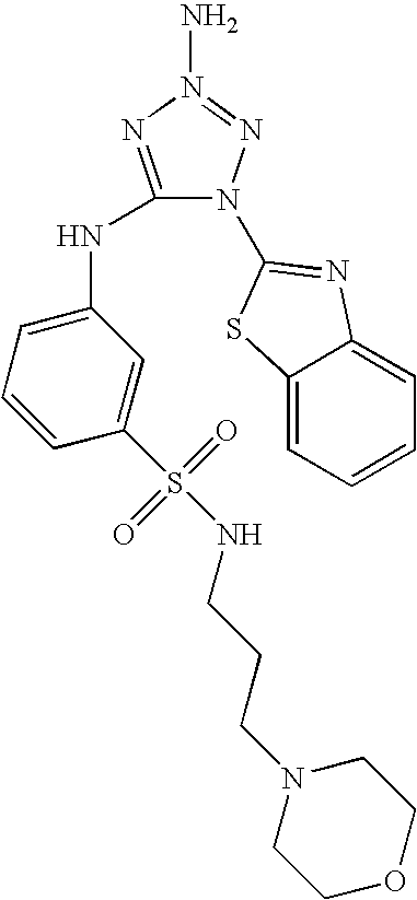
C1(NC2=CC=CC(S(NCCCN3CCOCC3)(=O)=O)=C2)=NN(N)=NN1C1=NC2=CC=CC=C2S1
